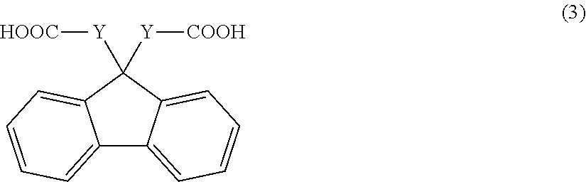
C1([Y][HOOC])([Y][COOH])C2=CC=CC=C2C2=CC=CC=C12
